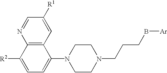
C12=C(C=C([R1])C=N1)C(N1CCN(CCCB[Ar])CC1)=CC=C2[R2]
